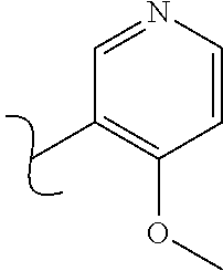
C1(C)=C(OC)C=CN=C1
